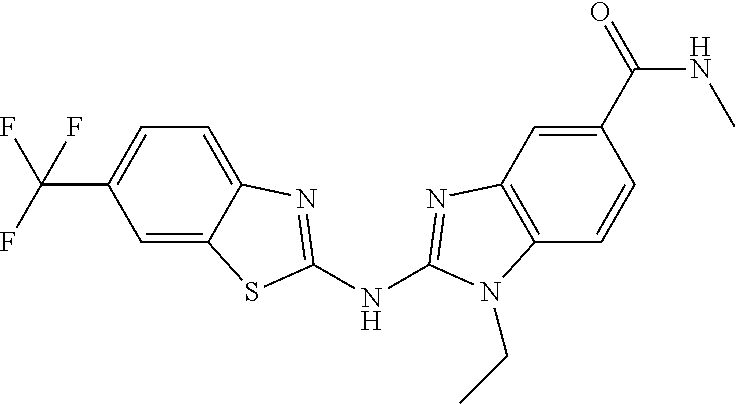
C(C1=CC=C2C(=C1)SC(NC1=NC3=C(C=CC(C(NC)=O)=C3)N1CC)=N2)(F)(F)F
